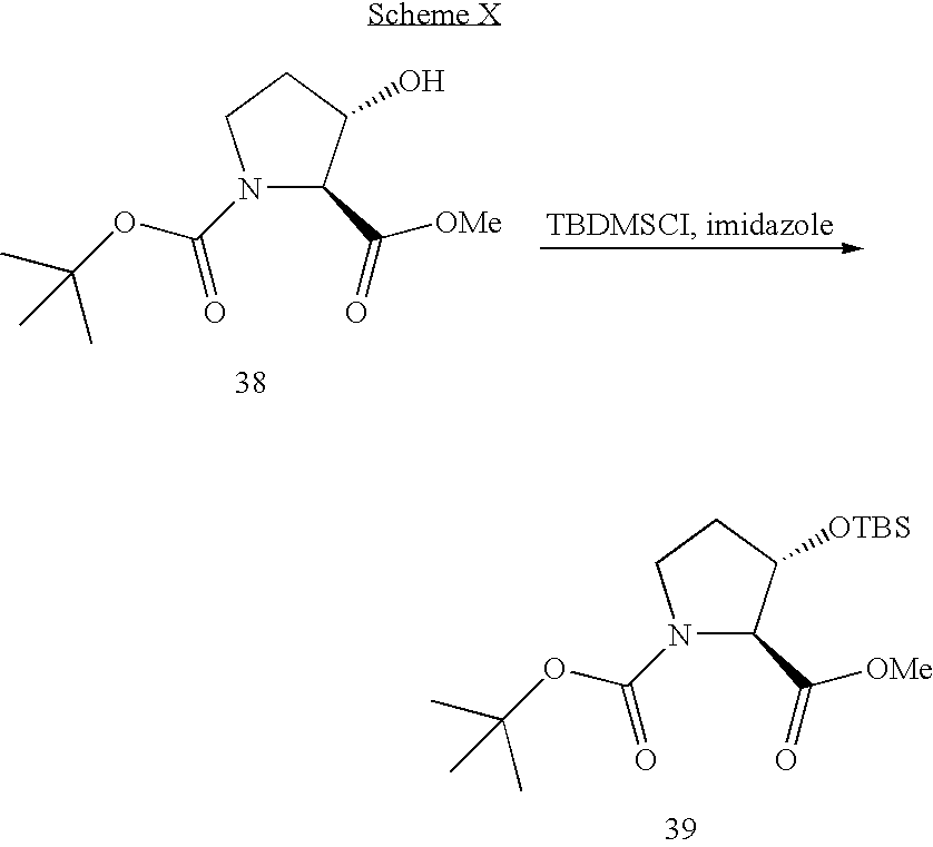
C1(O)CCN(C(OC(C)(C)C)=O)C1C(=O)[OMe].C1([OTBS])CCN(C(OC(C)(C)C)=O)C1C(=O)[OMe]
